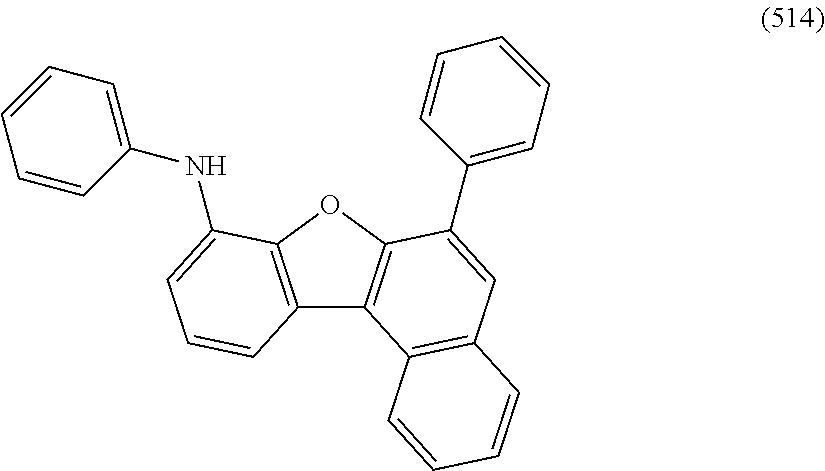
C12=C(OC3=C1C1=C(C=C3C3=CC=CC=C3)C=CC=C1)C(NC1=CC=CC=C1)=CC=C2
